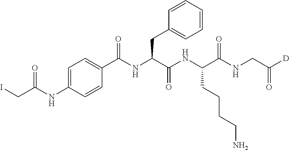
C1(C(NC(C(NC(C(NCC([D])=O)=O)CCCCN)=O)CC2=CC=CC=C2)=O)=CC=C(NC(CI)=O)C=C1
